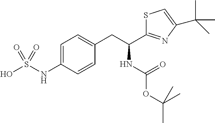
C1=C(NS(O)(=O)=O)C=CC(CC(C2=NC(C(C)(C)C)=CS2)NC(=O)OC(C)(C)C)=C1
